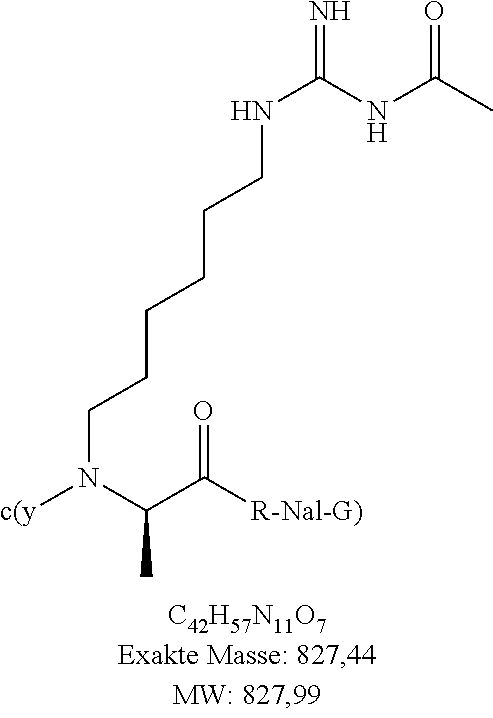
N(C(NC(C)=O)=N)CCCCCCN([c(y])C(C([R-Nal-G)])=O)C
